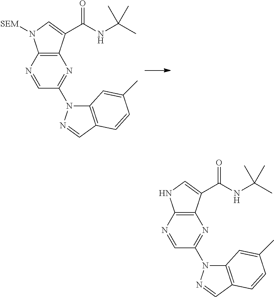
C12=C(N=CC(N3C4=C(C=N3)C=CC(C)=C4)=N1)N([SEM])C=C2C(NC(C)(C)C)=O.C12=C(N=CC(N3C4=C(C=N3)C=CC(C)=C4)=N1)NC=C2C(NC(C)(C)C)=O
